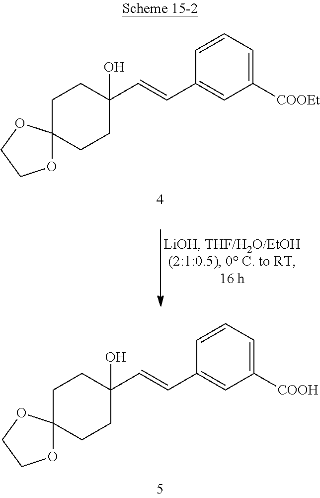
C1C2(CCC(C=CC3=CC([COOH])=CC=C3)(O)C1)OCCO2.C1C2(CCC(C=CC3=CC([COOEt])=CC=C3)(O)C1)OCCO2
